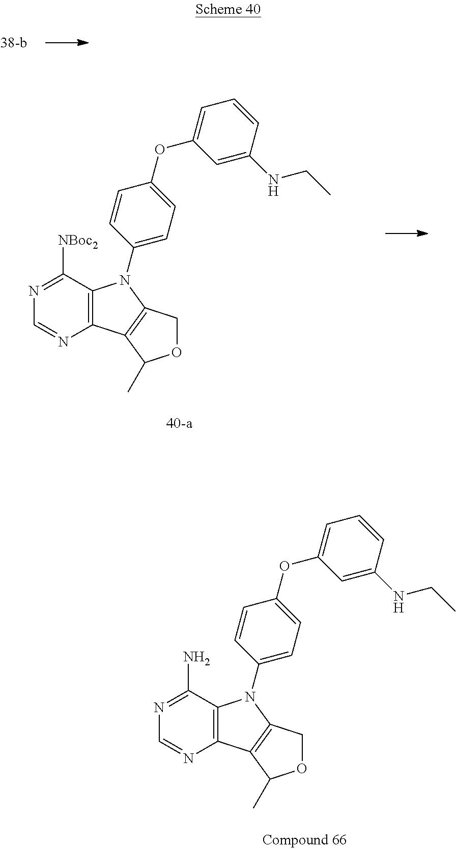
C12=C(C(N)=NC=N1)N(C1=CC=C(OC3=CC=CC(NCC)=C3)C=C1)C1=C2C(C)OC1.C12=C(C([NBoc2])=NC=N1)N(C1=CC=C(OC3=CC=CC(NCC)=C3)C=C1)C1=C2C(C)OC1
